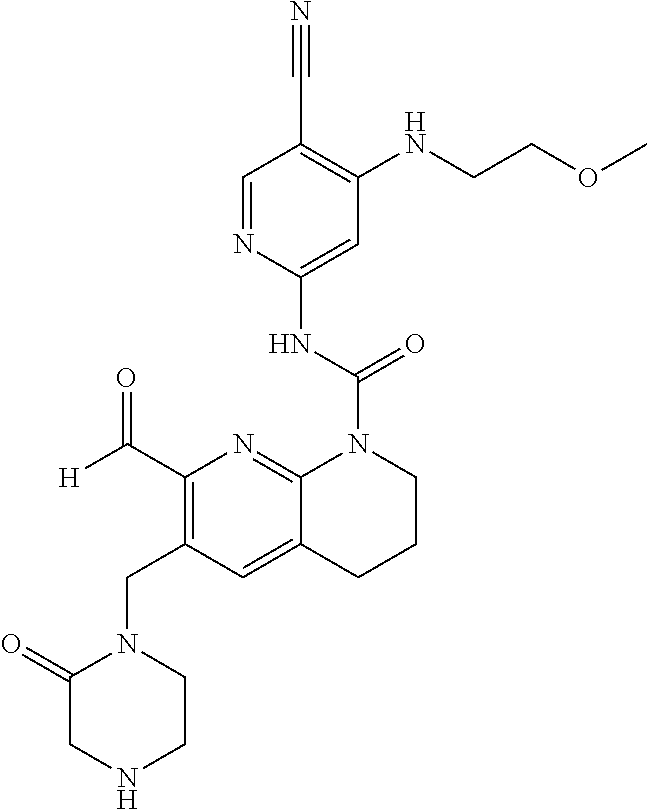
C1=NC(NC(=O)N2C3=NC(C([H])=O)=C(CN4C(=O)CNCC4)C=C3CCC2)=CC(NCCOC)=C1C#N
